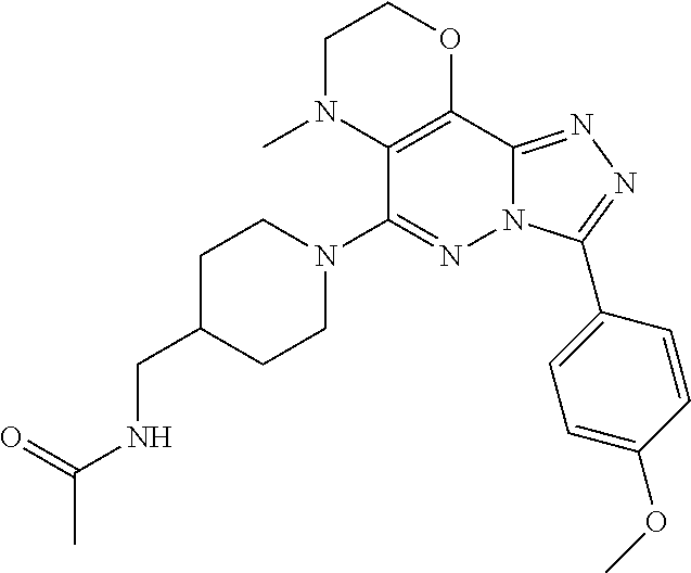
C1C(CNC(C)=O)CCN(C2=NN3C(=NN=C3C3=CC=C(OC)C=C3)C3=C2N(C)CCO3)C1
